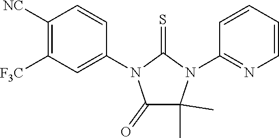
C1([NC])=C([F3C])C=C(N2C(=O)C(C)(C)N(C3=NC=CC=C3)C2=S)C=C1
